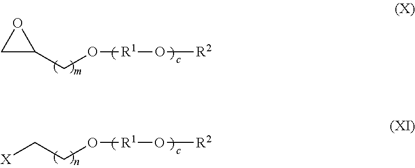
[R1](O[R2])OCC1OC1.[R1](O[R2])OCC[X]
